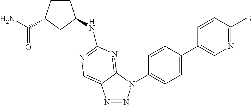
N1=NN(C2=CC=C(C3=CN=C(C)C=C3)C=C2)C2=NC(NC3CCC(C(N)=O)C3)=NC=C12
